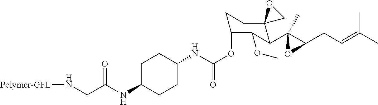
C1C(NC(CN[Polymer-GFL])=O)CCC(NC(OC2CCC3(C(C4(C)C(CC=C(C)C)O4)C2OC)CO3)=O)C1
